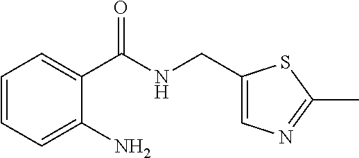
C1=CC=C(N)C(C(NCC2=CN=C(C)S2)=O)=C1
